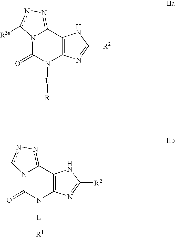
N12C(=O)N([L][R1])C3=C(C1=Nnc2[R3a])NC([R2])=N3.N12C(=O)N([L][R1])C3=C(C1=Nnc2)NC([R2])=N3
